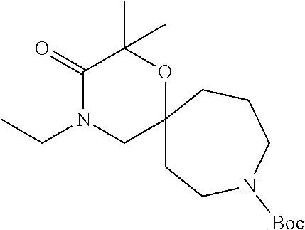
C12(CCN([Boc])CCC1)OC(C)(C)C(=O)N(CC)C2
